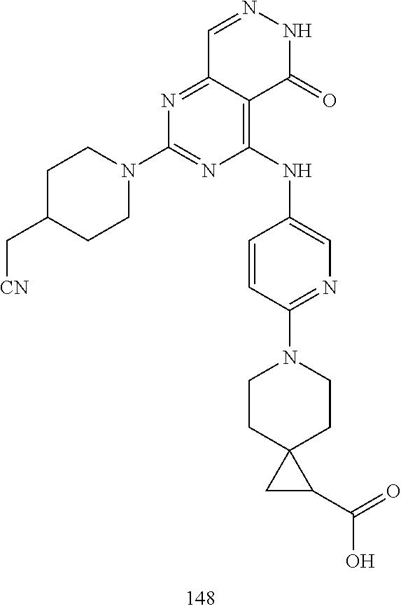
C1=NNC(=O)C2=C(NC3=CN=C(N4CCC5(CC4)CC5C(=O)O)C=C3)N=C(N3CCC(C[CN])CC3)N=C12
